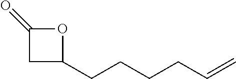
C1(CCCCC=C)OC(=O)C1
